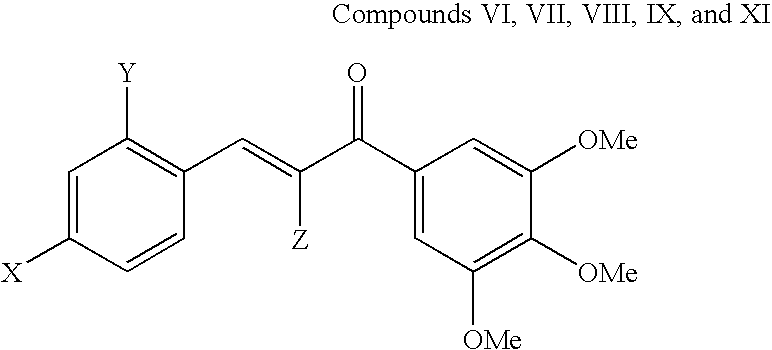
C1=C([X])C=CC(C=C(C(=O)C2=CC([OMe])=C([OMe])C([OMe])=C2)[Z])=C1[Y]
